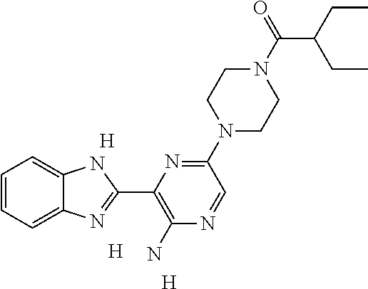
[H].[H].[H].C1=CC=C2C(=C1)NC(C1=C(N)N=CC(N3CCN(C(=O)C(CC)CC)CC3)=N1)=N2
